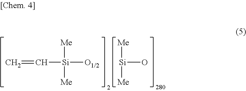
C=C[Si]([Me])([Me])[O1/2].[Si]([Me])([Me])O
